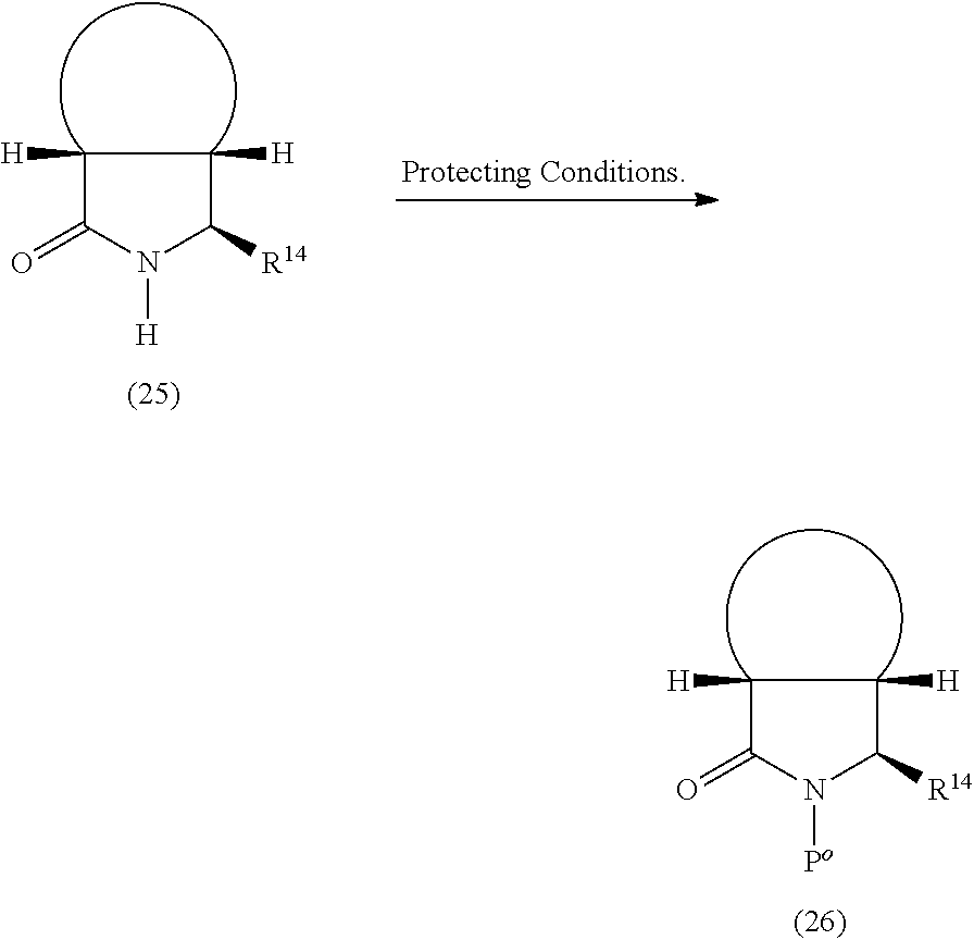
C1([H])C(=O)N([Po])C([R14])C1[H].C1([H])C(=O)N([H])C([R14])C1[H]
